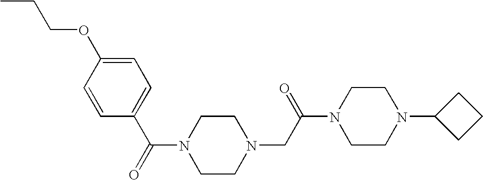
CCCOC1=CC=C(C(=O)N2CCN(CC(N3CCN(C4CCC4)CC3)=O)CC2)C=C1
